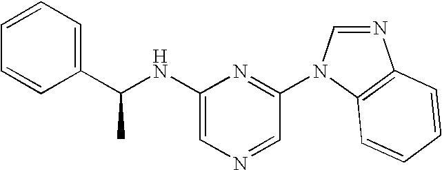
C1(NC(C2=CC=CC=C2)C)=CN=CC(N2C=NC3=C2C=CC=C3)=N1
